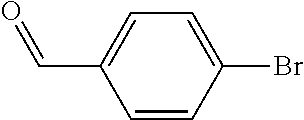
C1=CC(Br)=CC=C1C=O
